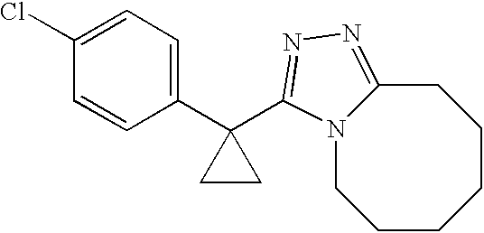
C1=C(Cl)C=CC(C2(C3=NN=C4N3CCCCCC4)CC2)=C1
